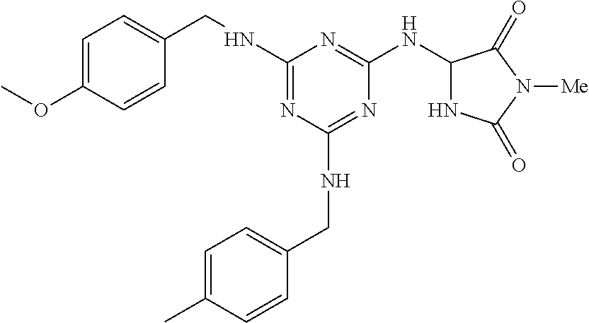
C1=C(OC)C=CC(CNC2=NC(NCC3=CC=C(C)C=C3)=NC(NC3NC(=O)N([Me])C3=O)=N2)=C1
